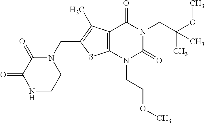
C12=C(N(CCOC)C(=O)N(CC(OC)(C)C)C1=O)SC(CN1C(=O)C(=O)NCC1)=C2C
